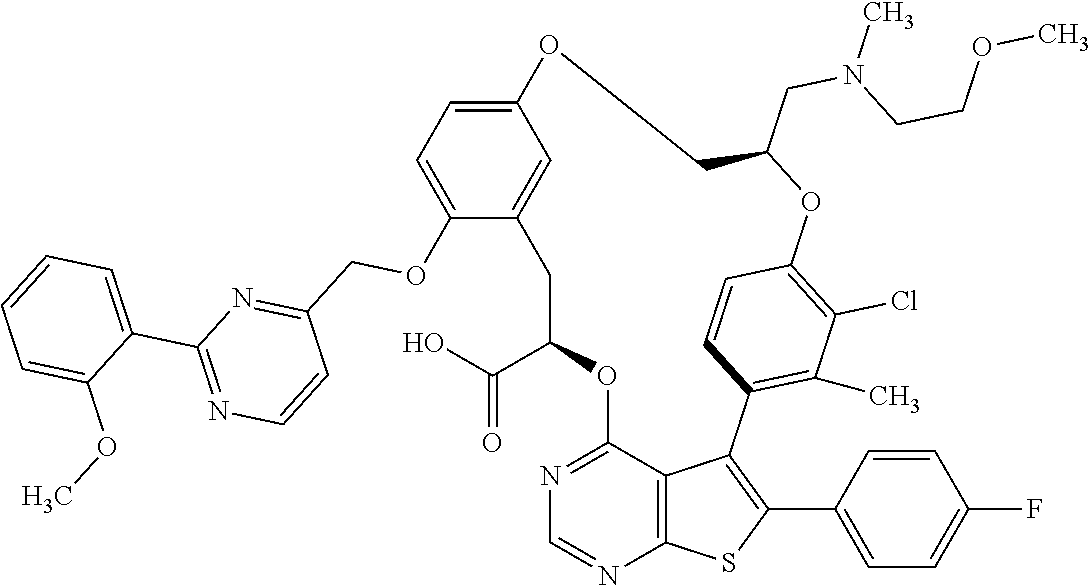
C1C(C(O)=O)OC2=NC=NC3=C2C(=C(C2=CC=C(F)C=C2)S3)C2=C(C)C(Cl)=C(C=C2)OC(CN(CCOC)C)COC2=CC=C(OCC3=NC(C4=CC=CC=C4OC)=NC=C3)C1=C2
